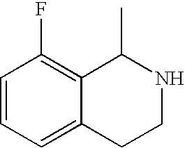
C1=CC=C2C(=C1F)C(C)NCC2
